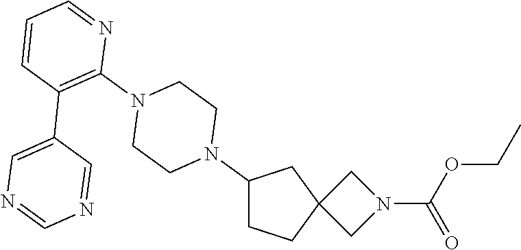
C1CC2(CC1N1CCN(C3=C(C4=CN=CN=C4)C=CC=N3)CC1)CN(C(=O)OCC)C2
